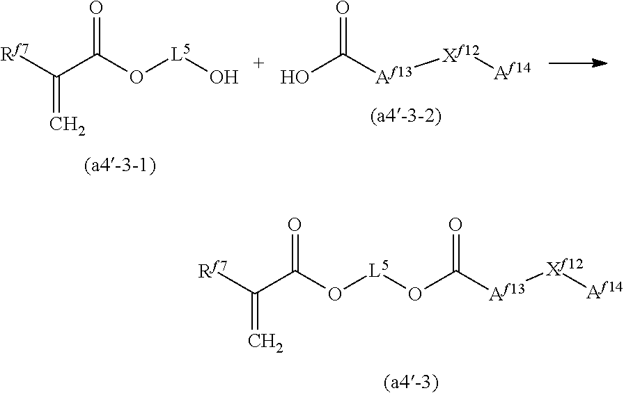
[Rf7]C(C(O[L5]OC([Af13][Xf12][Af14])=O)=O)=C.[Rf7]C(C(O[L5]O)=O)=C.OC([Af13][Xf12][Af14])=O
